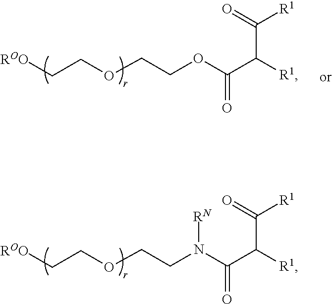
C(CN(C(C([R1])C(=O)[R1])=O)[RN])OCC[ROO].C(COC(C([R1])C(=O)[R1])=O)OCC[ROO]
